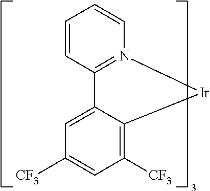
C1=C2C(=C([CF3])C=C1[CF3])[Ir]N1=C2C=CC=C1
